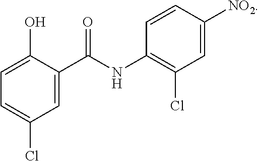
C1=C(O)C(C(NC2=C(Cl)C=C([NO2])C=C2)=O)=CC(Cl)=C1
